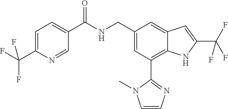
C1=C(C(F)(F)F)N=CC(C(NCC2=CC(C3=NC=CN3C)=C3C(=C2)C=C(C(F)(F)F)N3)=O)=C1
